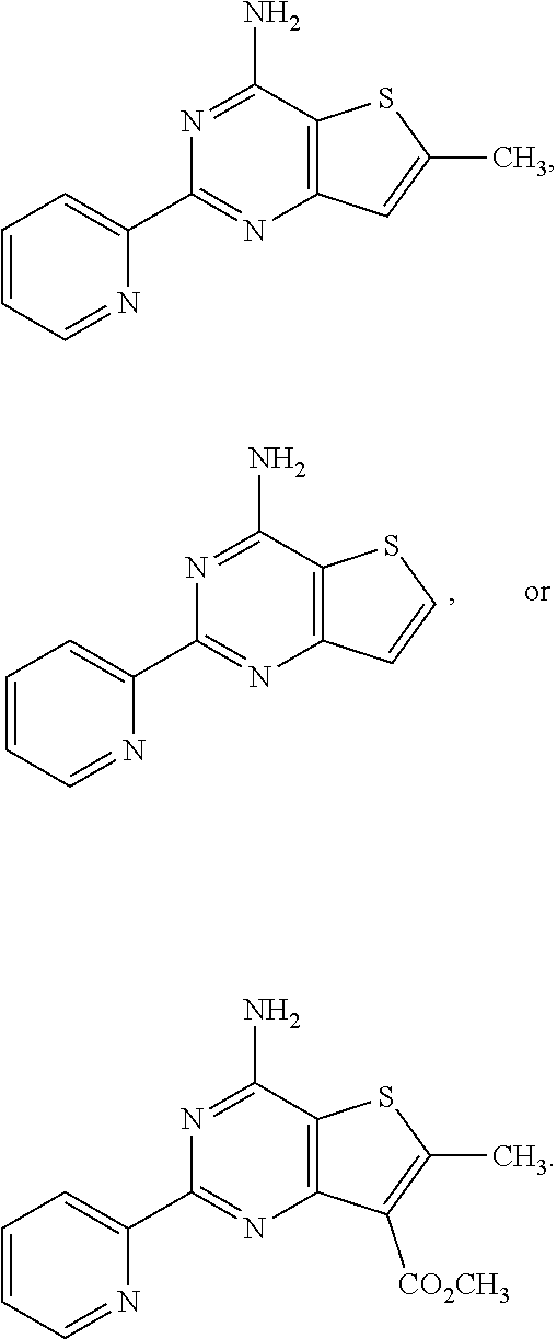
C1=CC=NC(C2=NC3=C(C(N)=N2)SC=C3)=C1.C1=CC=NC(C2=NC3=C(C(N)=N2)SC(C)=C3)=C1.C1=CC=NC(C2=NC3=C(C(N)=N2)SC(C)=C3[CO2CH3])=C1
